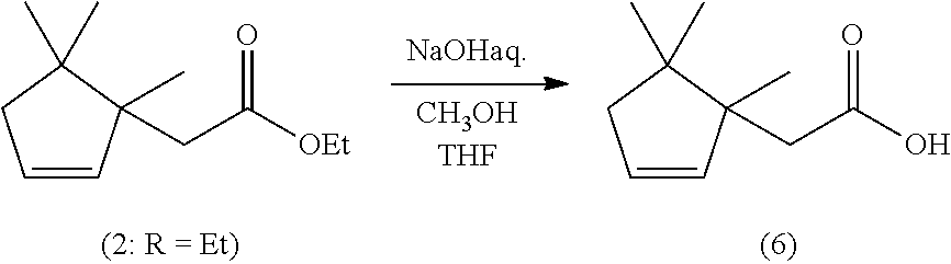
C1=CC(C)(CC([OEt])=O)C(C)(C)C1.[NaOHaq].[CH3OHTHF].C1=CC(C)(CC(O)=O)C(C)(C)C1
